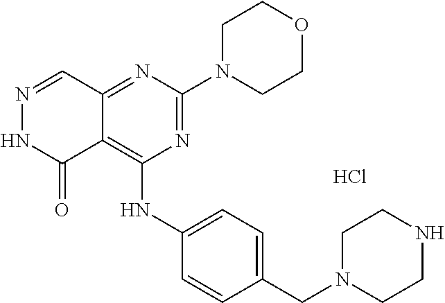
N1=C(N2CCOCC2)N=C2C(=C1NC1=CC=C(CN3CCNCC3)C=C1)C(=O)NN=C2.Cl
